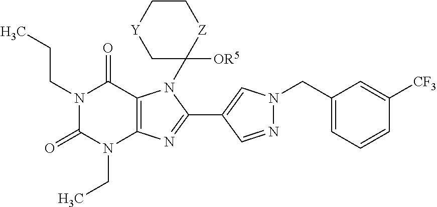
C12=C(N=C(C3=CN(CC4=CC=CC([CF3])=C4)N=C3)N1C1([OR5])C[Y]CC[Z]1)N(CC)C(=O)N(CCC)C2=O
